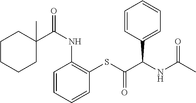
C1C(C(NC2=C(SC(=O)C(NC(C)=O)C3=CC=CC=C3)C=CC=C2)=O)(C)CCCC1
